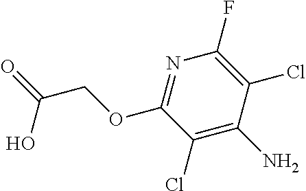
C1(Cl)=C(N)C(Cl)=C(F)N=C1OCC(=O)O
